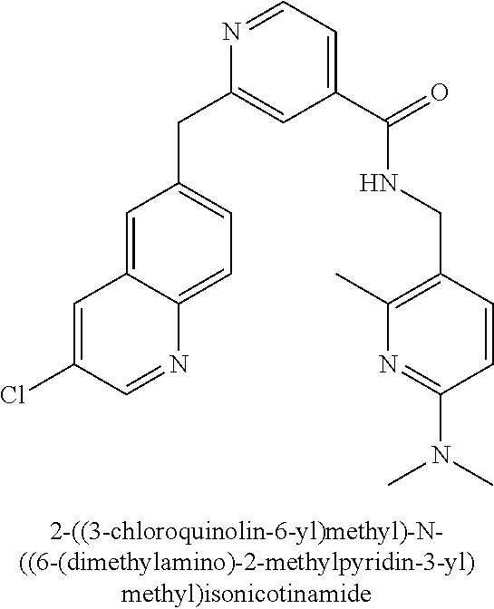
C1=C2C(=CC=C1CC1=CC(C(NCC3=C(C)N=C(N(C)C)C=C3)=O)=CC=N1)N=CC(Cl)=C2
